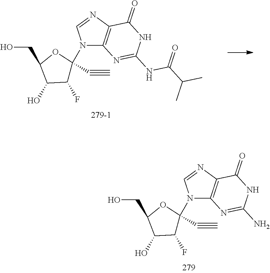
C1(F)C(C#C)(N2C3=C(N=C2)C(=O)NC(NC(=O)C(C)C)=N3)OC(CO)C1O.C1(F)C(C#C)(N2C3=C(N=C2)C(=O)NC(N)=N3)OC(CO)C1O
